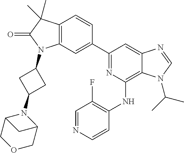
C12=C(C=C(C3=NC(NC4=C(F)C=NC=C4)=C4C(=C3)N=CN4C(C)C)C=C1)N(C1CC(N3C4COCC3C4)C1)C(=O)C2(C)C
